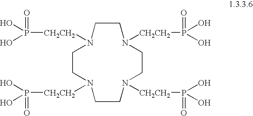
C1CN([CH2CH2]P(=O)(O)O)CCN([CH2CH2]P(=O)(O)O)CCN([CH2CH2]P(O)(O)=O)CCN1[CH2CH2]P(=O)(O)O
